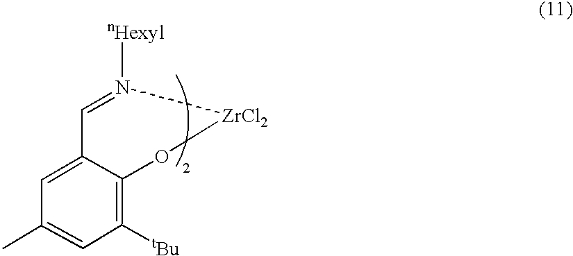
C1([tBu])=C2C(=CC(C)=C1)C=N([nHexyl])[ZrCl2]O2
